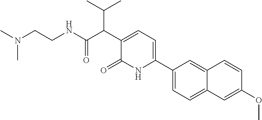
N(C)(CCNC(=O)C(C(C)C)C1=CC=C(C2=CC=C3C(=C2)C=CC(OC)=C3)NC1=O)C
